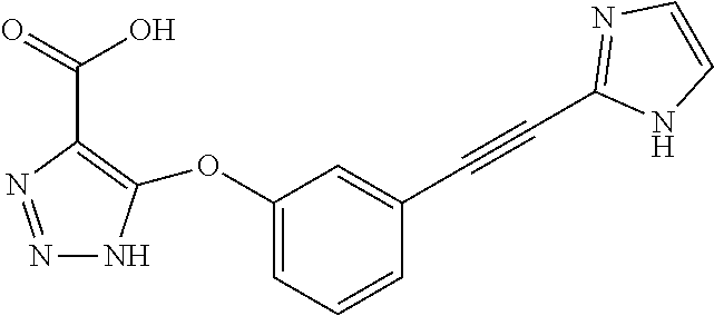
N1=NC(C(O)=O)=C(OC2=CC=CC(C#CC3=NC=CN3)=C2)N1
